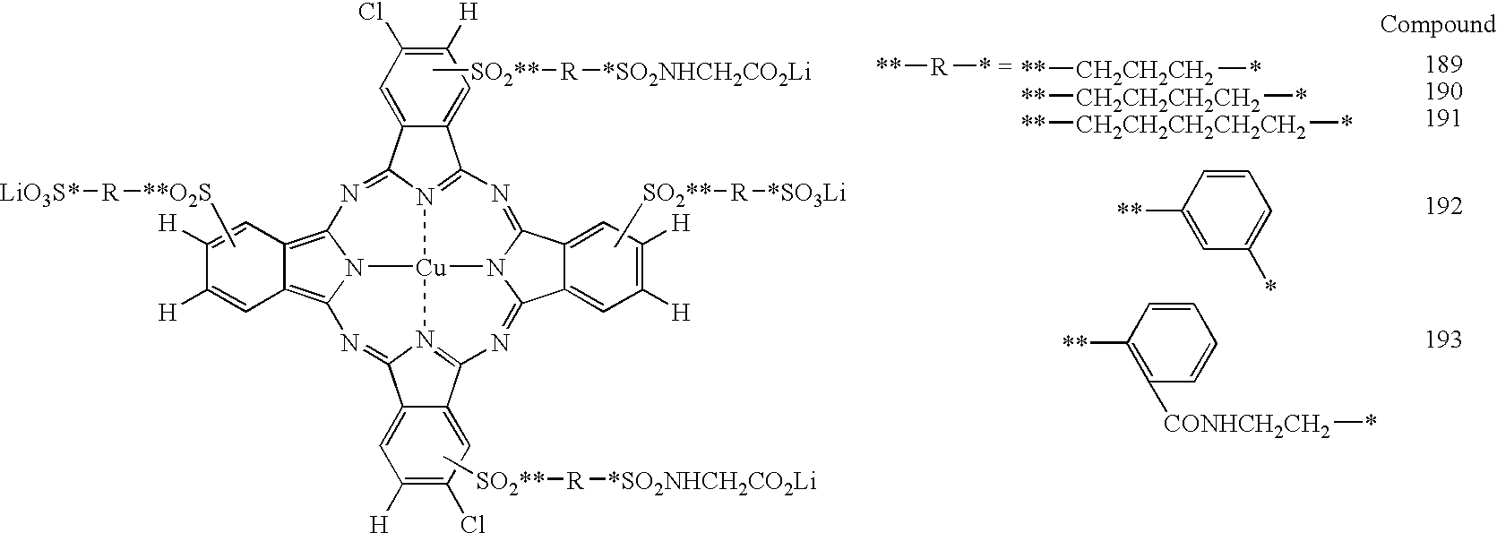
C[SO2**][R][*SO2NHCH2CO2Li].C[**O2S][R][LiO3S*].C[SO2**][R][*SO3Li].C12=C3N4C(=C1C=C([H])C([H])=C2)N=C1C2=CC([H])=C(Cl)C=C2C2=N1[Cu]41N4=C(C5=CC([H])=C(Cl)C=C5C4=N3)N=C3C4=CC([H])=C([H])C=C4C(=N2)N31.C[SO2**][R][*SO2NHCH2CO2Li].[R]([**])[* =].[CH2CH2CH2]([**])*.[CH2CH2CH2CH2]([**])*.[CH2CH2CH2CH2CH2]([**])*.C1([**])=C([CONHCH2CH2]*)C=CC=C1.C1([**])=CC(*)=CC=C1
